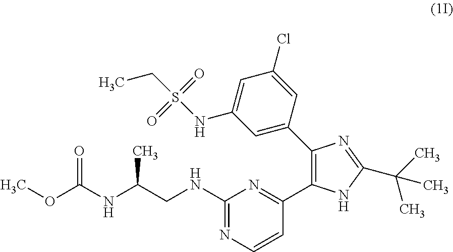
C1(C2=NC(NCC(NC(OC)=O)C)=NC=C2)=C(C2=CC(NS(=O)(=O)CC)=CC(Cl)=C2)N=C(C(C)(C)C)N1
